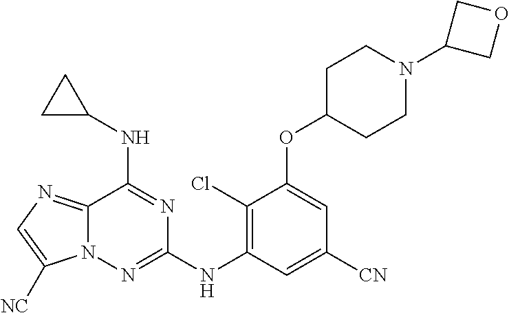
C12=NC=C([NC])N1N=C(NC1=C(Cl)C(OC3CCN(C4COC4)CC3)=CC([CN])=C1)N=C2NC1CC1
